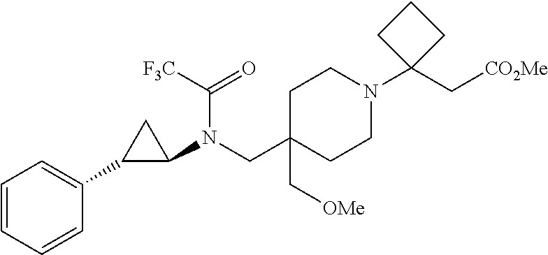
C1=CC=CC(C2C(N(C(=O)[F3C])CC3(C[OMe])CCN(C4(C[CO2Me])CCC4)CC3)C2)=C1
